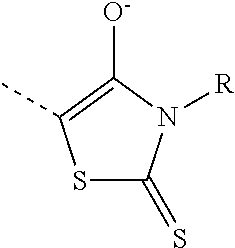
S1C(=S)N([R])C([O-])=C1C
